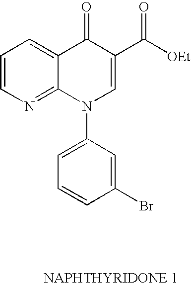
C1=CN=C2C(=C1)C(=O)C(C([OEt])=O)=CN2C1=CC=CC(Br)=C1
